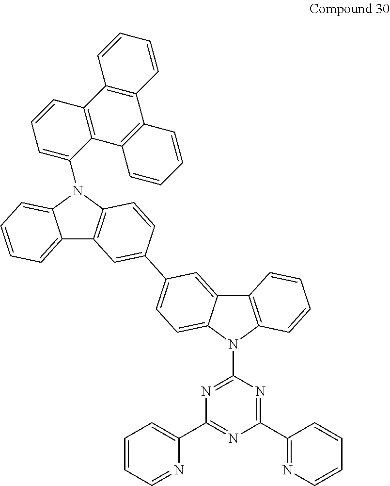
C1(N2C3=CC=CC=C3C3=C2C=CC(C2=CC=C4C(=C2)C2=C(N4C4=NC(C5=CC=CC=N5)=NC(C5=NC=CC=C5)=N4)C=CC=C2)=C3)=CC=CC2=C1C1=C(C3=C2C=CC=C3)C=CC=C1
